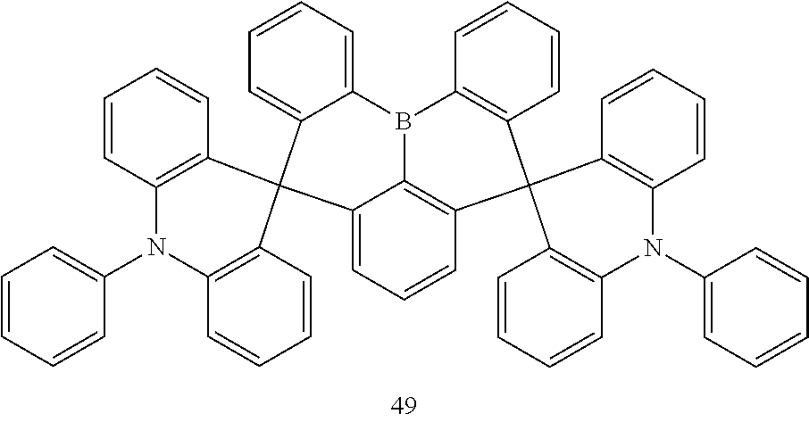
C1=CC=CC(N2C3=C(C=CC=C3)C3(C4=C2C=CC=C4)C2=CC=CC=C2B2C4=C(C=CC=C4)C4(C5=C(C=CC=C5)N(C5=CC=CC=C5)C5=C4C=CC=C5)C4=C2C3=CC=C4)=C1
